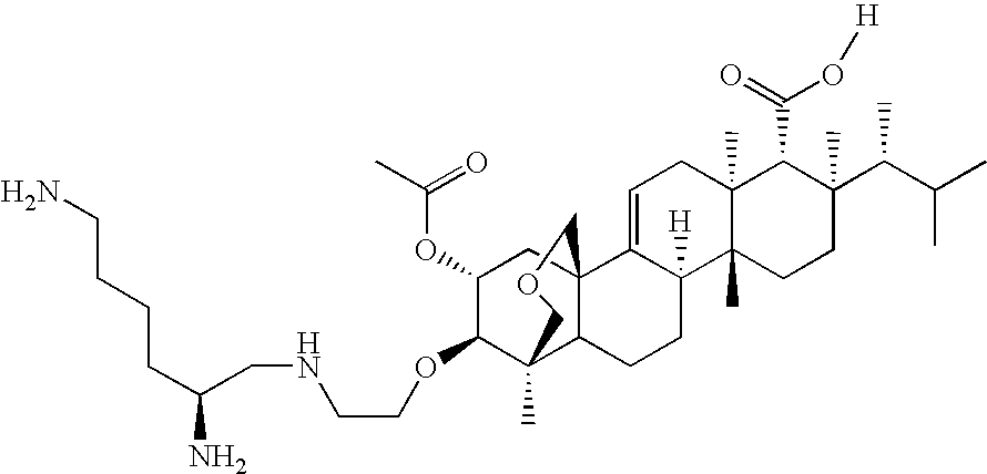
C1=C2C([H])(C3(C)C(C)(C1)C(C(=O)O[H])C(C(C(C)C)C)(C)CC3)CCC1C3(C)C(OCCNCC(CCCCN)N)C(OC(=O)C)CC21COC3
